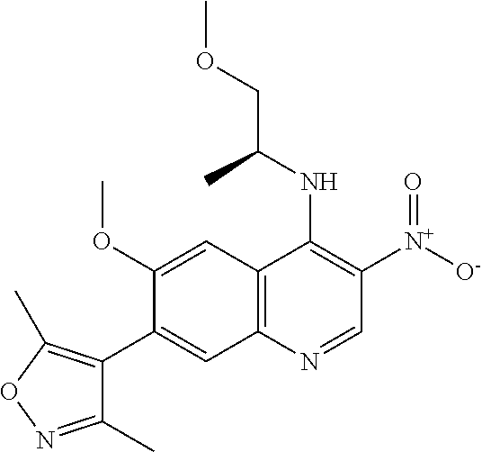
C1(OC)=CC2=C(C=C1C1=C(C)ON=C1C)N=CC([N+]([O-])=O)=C2NC(COC)C
